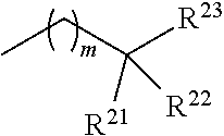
CCC([R22])([R23])[R21]
